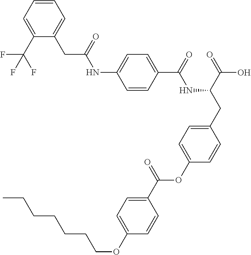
C1=CC(C(=O)NC(CC2=CC=C(OC(C3=CC=C(OCCCCCCC)C=C3)=O)C=C2)C(=O)O)=CC=C1NC(CC1=CC=CC=C1C(F)(F)F)=O
